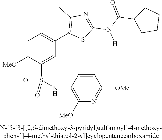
C1=C([OMe])C(S(NC2=C([OMe])N=C([OMe])C=C2)(=O)=O)=CC(C2=C(C)N=C(N(C(=O)C3CCCC3)[H])S2)=C1
